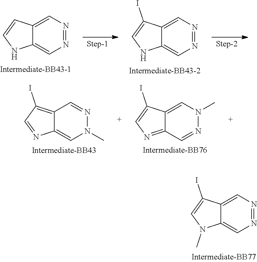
N1=NC=C2C(=C1)NC=C2.N1=NC=C2C(=C1)NC=C2I.N1=CC2=C(I)C=NC2=CN1C.N1(C)N=CC2=NC=C(I)C2=C1.N1=NC=C2C(=C1)C(I)=CN2C
